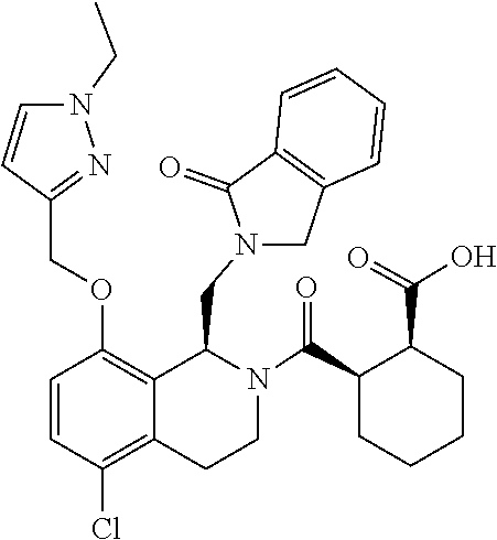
C12=C(C=CC=C1)CN(CC1C3=C(OCC4=NN(CC)C=C4)C=CC(Cl)=C3CCN1C(C1CCCCC1C(=O)O)=O)C2=O
